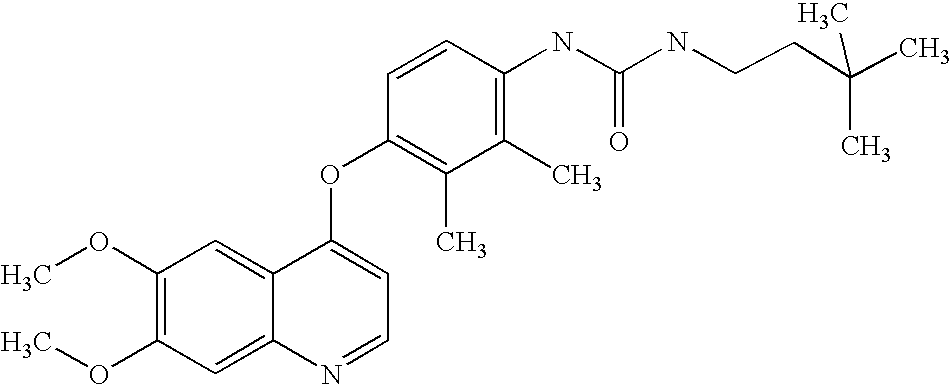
C1=CC(OC2=CC=NC3=CC(OC)=C(OC)C=C23)=C(C)C(C)=C1NC(=O)NCCC(C)(C)C
